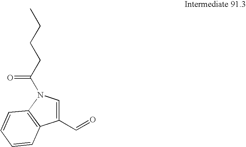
O=CC1=CN(C(CCCC)=O)C2=C1C=CC=C2
